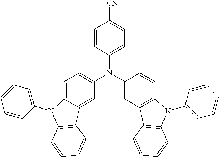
C1=C2C(=CC(N(C3=CC4=C(C=C3)N(C3=CC=CC=C3)C3=C4C=CC=C3)C3=CC=C([CN])C=C3)=C1)C1=C(N2C2=CC=CC=C2)C=CC=C1
